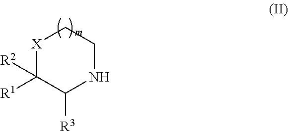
[X]1C([R1])([R2])C([R3])NCC1
